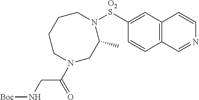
C12=C(C=C([O2S]N3CCCCN(C(=O)CN[Boc])CC3C)C=C1)C=CN=C2
